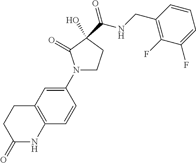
N1(C2=CC3=C(C=C2)NC(=O)CC3)CCC(O)(C(=O)NCC2=C(F)C(F)=CC=C2)C1=O
